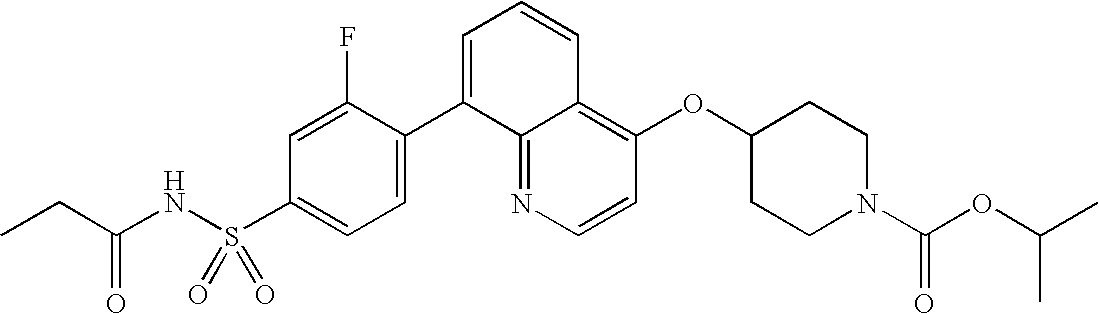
C1=CN=C2C(=C1OC1CCN(C(OC(C)C)=O)CC1)C=CC=C2C1=CC=C(S(NC(CC)=O)(=O)=O)C=C1F
